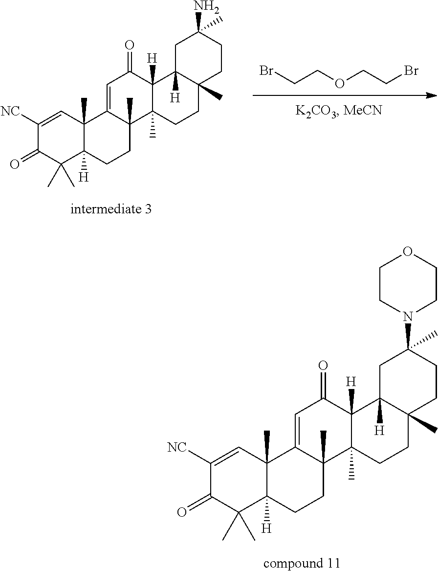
BrCCOCCBr.C1(=O)C(C)(C)C2([H])C(C)(C=C1[NC])C1=CC(=O)C3([H])C(C)(C1(C)CC2)CCC1(C)C3([H])CC(N)(C)CC1.C1(=O)C(C)(C)C2([H])C(C)(C=C1[NC])C1=CC(=O)C3([H])C(C)(C1(C)CC2)CCC1(C)C3([H])CC(N2CCOCC2)(C)CC1
